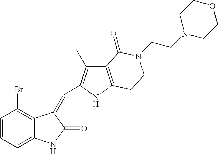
C1=CC=C2C(=C1Br)C(=CC1=C(C)C3=C(N1)CCN(CCN1CCOCC1)C3=O)C(=O)N2
